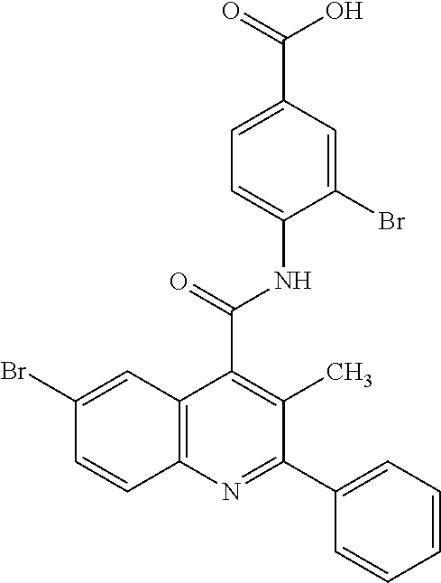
C1=C(C(=O)O)C=C(Br)C(NC(C2=C(C)C(C3=CC=CC=C3)=NC3=C2C=C(Br)C=C3)=O)=C1
